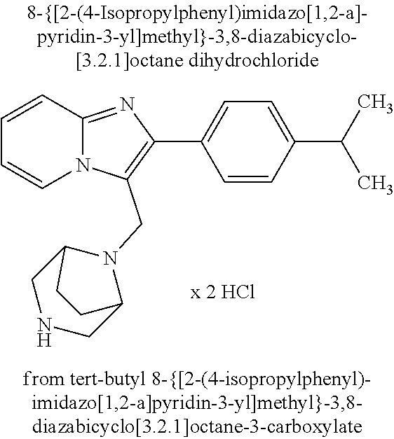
C1=CC2=NC(C3=CC=C(C(C)C)C=C3)=C(CN3C4CNCC3CC4)N2C=C1
